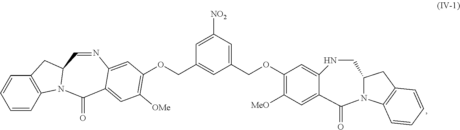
C12=C(C=CC=C1)N1C(C2)C=NC2=CC(OCC3=CC(COC4=C([MeO])C=C5C(=C4)NCC4N(C6=C(C4)C=CC=C6)C5=O)=CC([NO2])=C3)=C([OMe])C=C2C1=O
